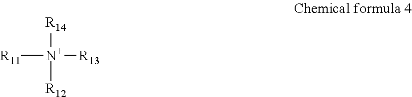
[R11][N+]([R13])([R14])[R12]
